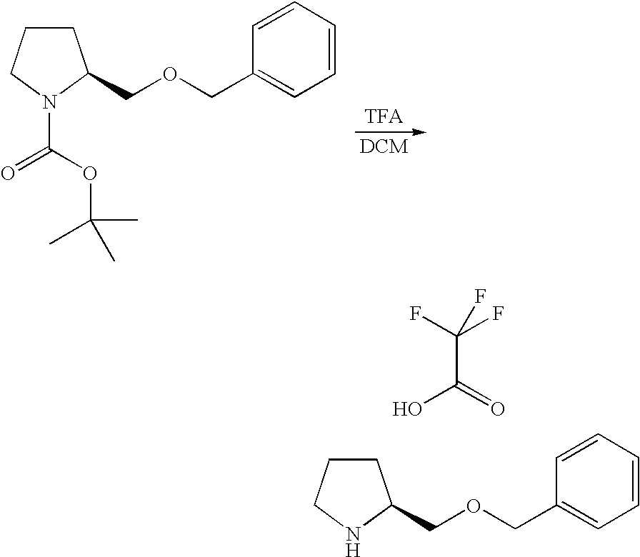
C1CCN(C(=O)OC(C)(C)C)C1COCC1=CC=CC=C1.C1CCNC1COCC1=CC=CC=C1.C(C(=O)O)(F)(F)F
